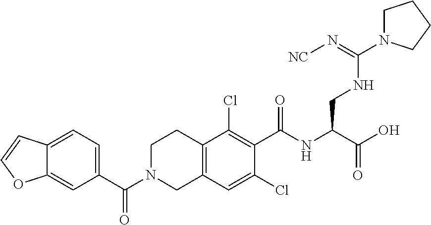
C1=C2C(=CC(C(N3CC4=C(CC3)C(Cl)=C(C(NC(C(O)=O)CNC(N3CCCC3)=N[NC])=O)C(Cl)=C4)=O)=C1)OC=C2
